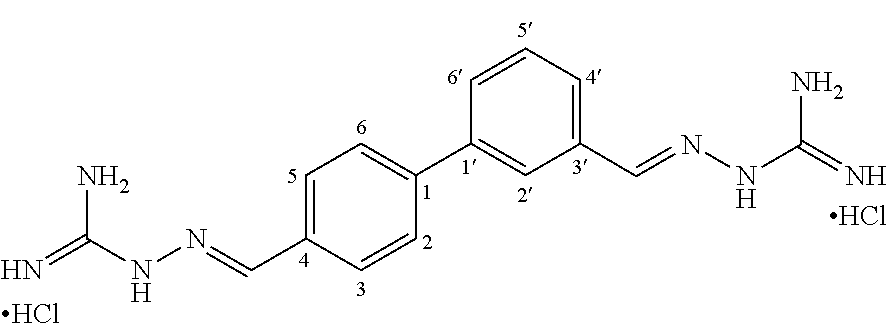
C1=C(C=NNC(=N)N)C=CC(C2=CC(C=NNC(=N)N)=CC=C2)=C1.Cl.Cl
